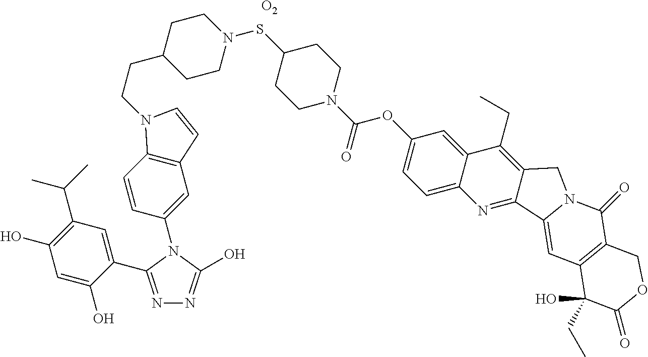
C1(C(C)C)=C(O)C=C(O)C(C2=NN=C(O)N2C2=CC3=C(C=C2)N(CCC2CCN(SC4CCN(C(OC5=CC=C6C(=C5)C(CC)=C5C(=N6)C6=CC7=C(C(=O)N6C5)COC(=O)C7(O)CC)=O)CC4)CC2)C=C3)=C1.[O2]
